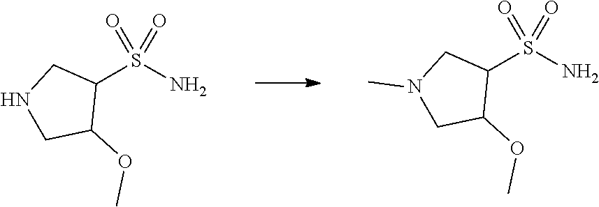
C1(S(N)(=O)=O)CN(C)CC1OC.C1(S(N)(=O)=O)CNCC1OC
